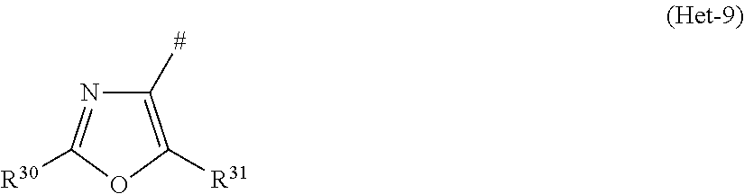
C1([#])=C([R31])OC([R30])=N1
